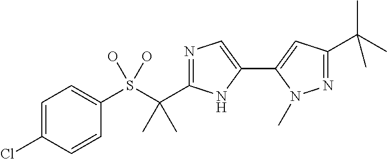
C1=C(Cl)C=CC(S(C(C2=NC=C(C3=CC(C(C)(C)C)=NN3C)N2)(C)C)(O)O)=C1
